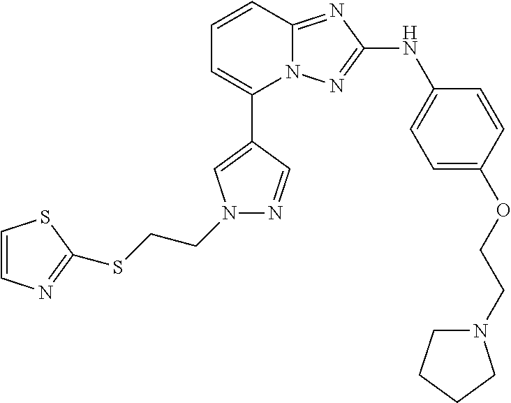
C1=CC2=NC(NC3=CC=C(OCCN4CCCC4)C=C3)=NN2C(C2=CN(CCSC3=NC=CS3)N=C2)=C1
